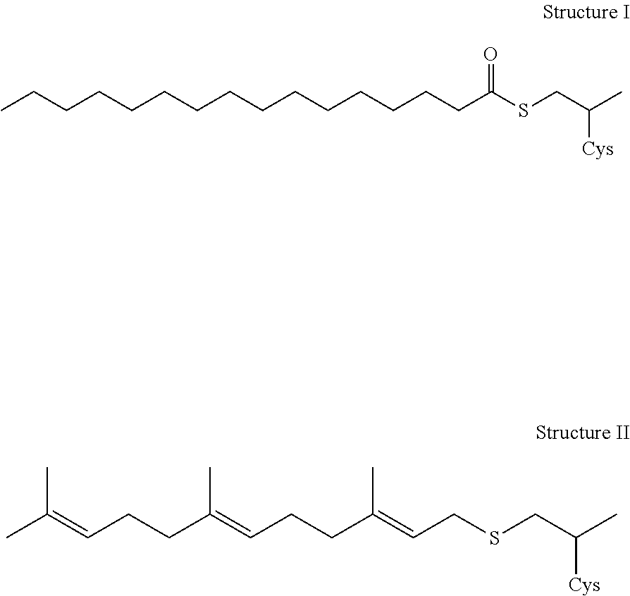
CCCCCCCCCCCCCCCC(SCC(C)[Cys])=O.CC(=CCCC(=CCCC(=CCSCC(C)[Cys])C)C)C
